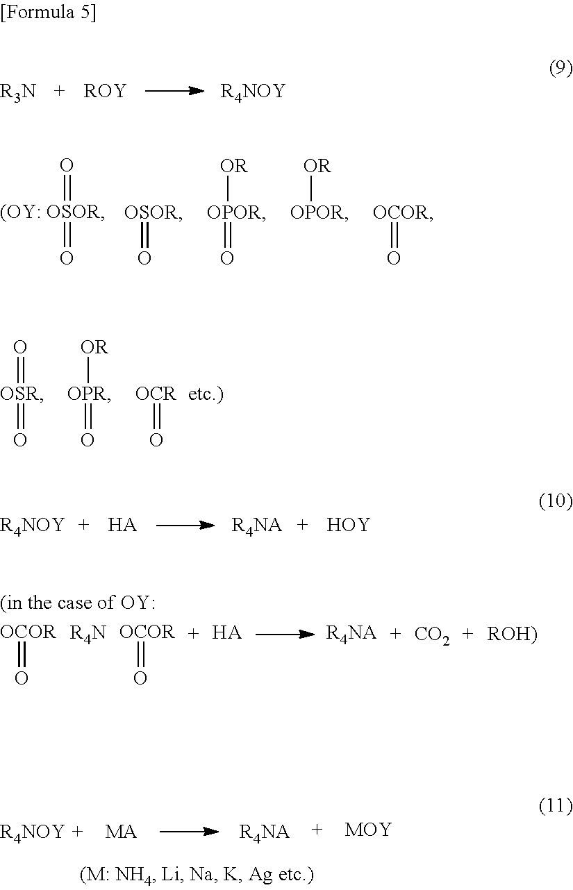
[(OY: OSOR](=O)=O.[OSOR]=O.[OPOR](=O)[OR].[OPOR][OR].[OCOR]=O.[OSR](=O)=O.[OPR](=O)[OR].[OCR]=O.[R4NOY].[HA].[HOY].[R4NA].[ROY].[R4NOY].[OCOR]=O.[HA].[CO2].[OCOR]=O.[R4NOY].[MA].[MOY].[R4NA]
